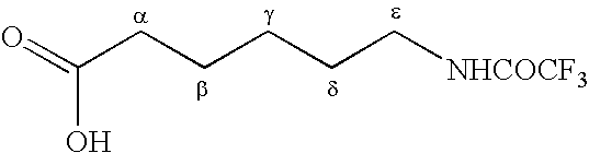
O=C(CCCCC[NHCOCF3])O
